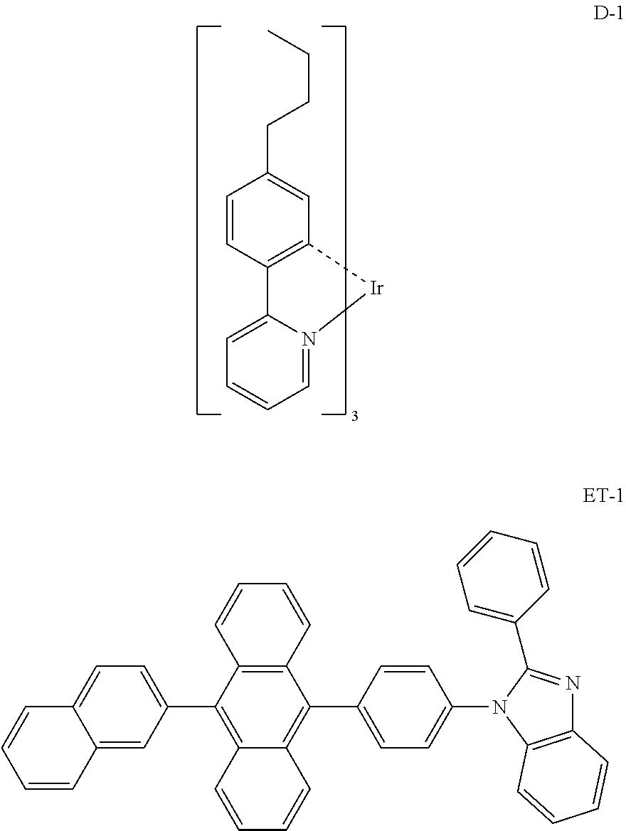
C1=CC2=C(C=C1CCCC)[Ir]N1=CC=CC=C21.C12=C(C(C3=CC=C4C(=C3)C=CC=C4)=C3C(=C1C1=CC=C(N4C5=C(N=C4C4=CC=CC=C4)C=CC=C5)C=C1)C=CC=C3)C=CC=C2
